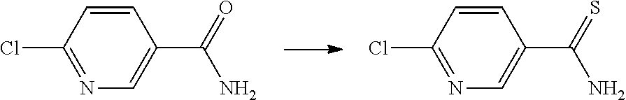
C1=CC(Cl)=NC=C1C(N)=O.C1=CC(Cl)=NC=C1C(N)=S
